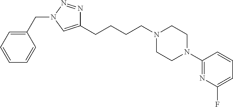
C1(CCCCN2CCN(C3=NC(F)=CC=C3)CC2)=CN(CC2=CC=CC=C2)N=N1
